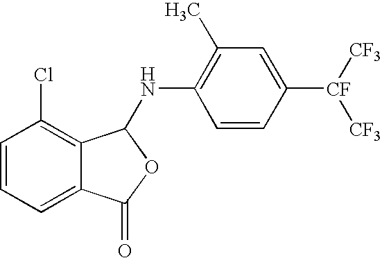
C1=CC=C2C(=C1Cl)C(NC1=C(C)C=C([CF]([CF3])[CF3])C=C1)OC2=O
